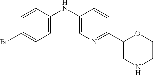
C1(Br)=CC=C(NC2=CN=C(C3CNCCO3)C=C2)C=C1
